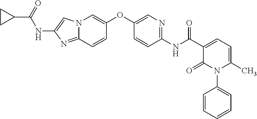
C1(OC2=CN3C(=NC(NC(C4CC4)=O)=C3)C=C2)=CN=C(NC(=O)C2=CC=C(C)N(C3=CC=CC=C3)C2=O)C=C1
